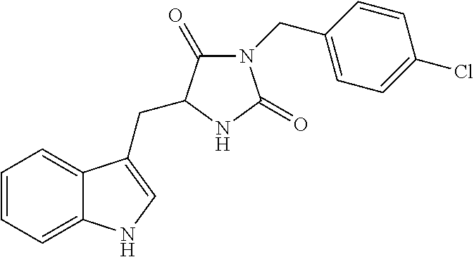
C1=CC=C2C(=C1)C(CC1C(=O)N(CC3=CC=C(Cl)C=C3)C(=O)N1)=CN2
